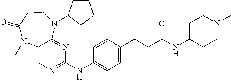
C1(NC2=NC=C3C(=N2)N(C2CCCC2)CCC(=O)N3C)=CC=C(CCC(NC2CCN(C)CC2)=O)C=C1
